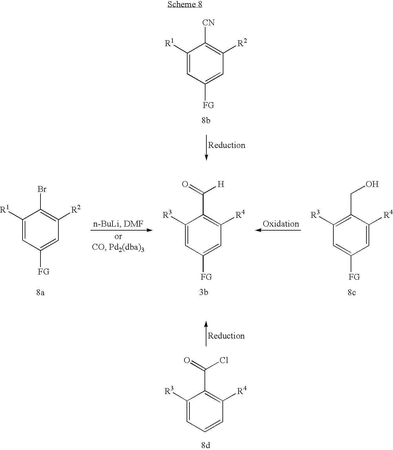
C1([R1])=CC([FG])=CC([R2])=C1[CN].C1([R1])=CC([FG])=CC([R2])=C1Br.C1([R3])=CC([FG])=CC([R4])=C1C([H])=O.C1([R4])=CC([FG])=CC([R3])=C1CO.C1([R3])=CC=CC([R4])=C1C(Cl)=O
